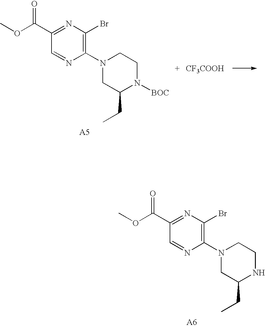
C1(C(OC)=O)=NC(Br)=C(N2CC(CC)NCC2)N=C1.C1(C(OC)=O)=NC(Br)=C(N2CC(CC)N([BOC])CC2)N=C1.[CF3COOH]
